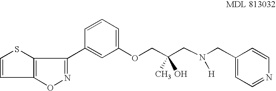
C1=CSC2=C1ON=C2C1=CC(OCC(CN(CC2=CC=NC=C2)[H])(O)C)=CC=C1
